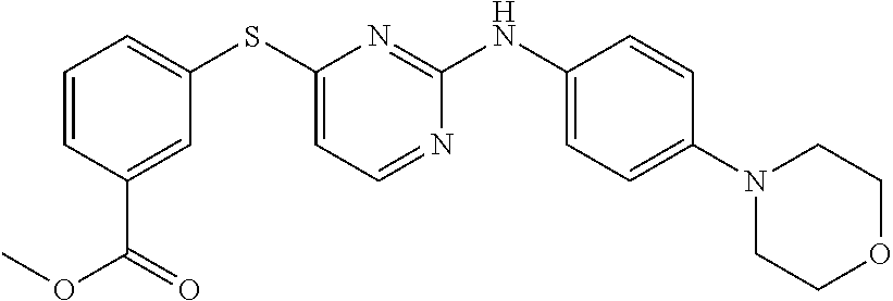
C1=CC(C(=O)OC)=CC(SC2=CC=NC(NC3=CC=C(N4CCOCC4)C=C3)=N2)=C1
